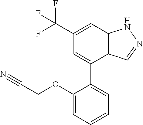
C12=C(C=C(C(F)(F)F)C=C1C1=CC=CC=C1OCC#N)NN=C2
